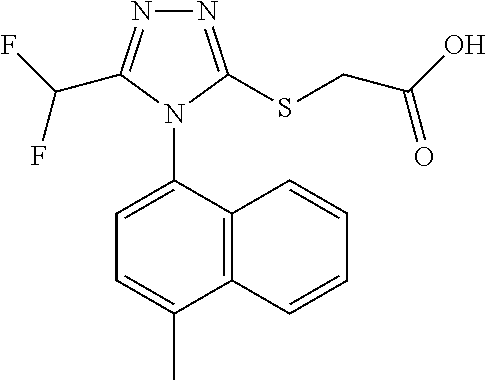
N1=C(SCC(O)=O)N(C2=CC=C(C)C3=C2C=CC=C3)C(C(F)F)=N1
